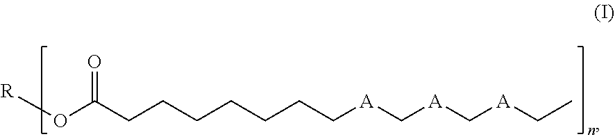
[R]OC(CCCCCCC[A]C[A]C[A]CC)=O
